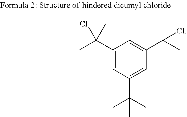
C1(C(C)(Cl)C)=CC(C(C)(C)C)=CC(C(C)(C)Cl)=C1
